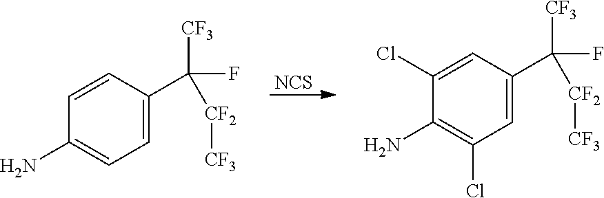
[NCS].C1=C(C([CF3])(F)[CF2][CF3])C=CC(N)=C1.C1=C(C([CF3])(F)[CF2][CF3])C=C(Cl)C(N)=C1Cl
